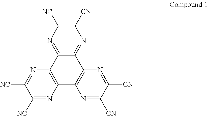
C1([CN])=C([NC])N=C2C(=N1)C1=C(C3=C2N=C([NC])C([NC])=N3)N=C([CN])C([CN])=N1
